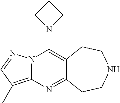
N12C(=C(C)C=N1)N=C1C(=C2N2CCC2)CCNCC1
